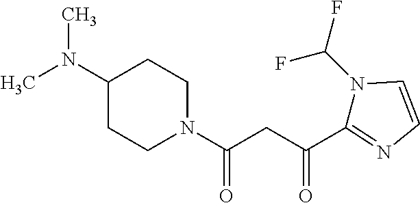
N1(C(F)F)C=CN=C1C(CC(=O)N1CCC(N(C)C)CC1)=O
